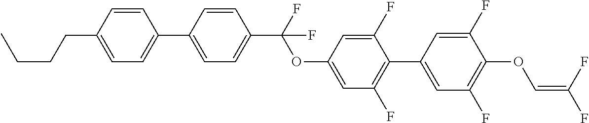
C1=C(C2=CC=C(CCCC)C=C2)C=CC(C(F)(OC2=CC(F)=C(C3=CC(F)=C(OC=C(F)F)C(F)=C3)C(F)=C2)F)=C1
